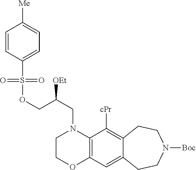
C1COC2=C(N1CC(COS(C1=CC=C([Me])C=C1)(=O)=O)[OEt])C([cPr])=C1C(=C2)CCN([Boc])CC1
